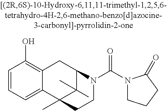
C1=CC=C2C(=C1O)CC1C(C)(C)C2(C)CCN1C(N1CCCC1=O)=O
